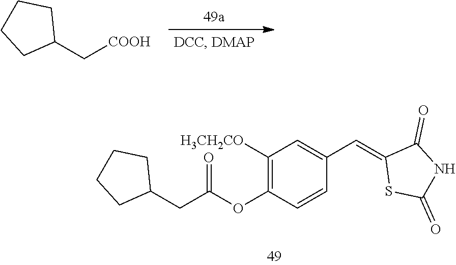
C1(C[COOH])CCCC1.C1(CC(OC2=C([H3CH2CO])C=C(C=C3SC(=O)NC3=O)C=C2)=O)CCCC1
